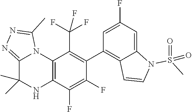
C12=C(C(F)=C(F)C(C3=C4C(=CC(F)=C3)N(S(C)(=O)=O)C=C4)=C1C(F)(F)F)NC(C)(C)C1=NN=C(C)N21
